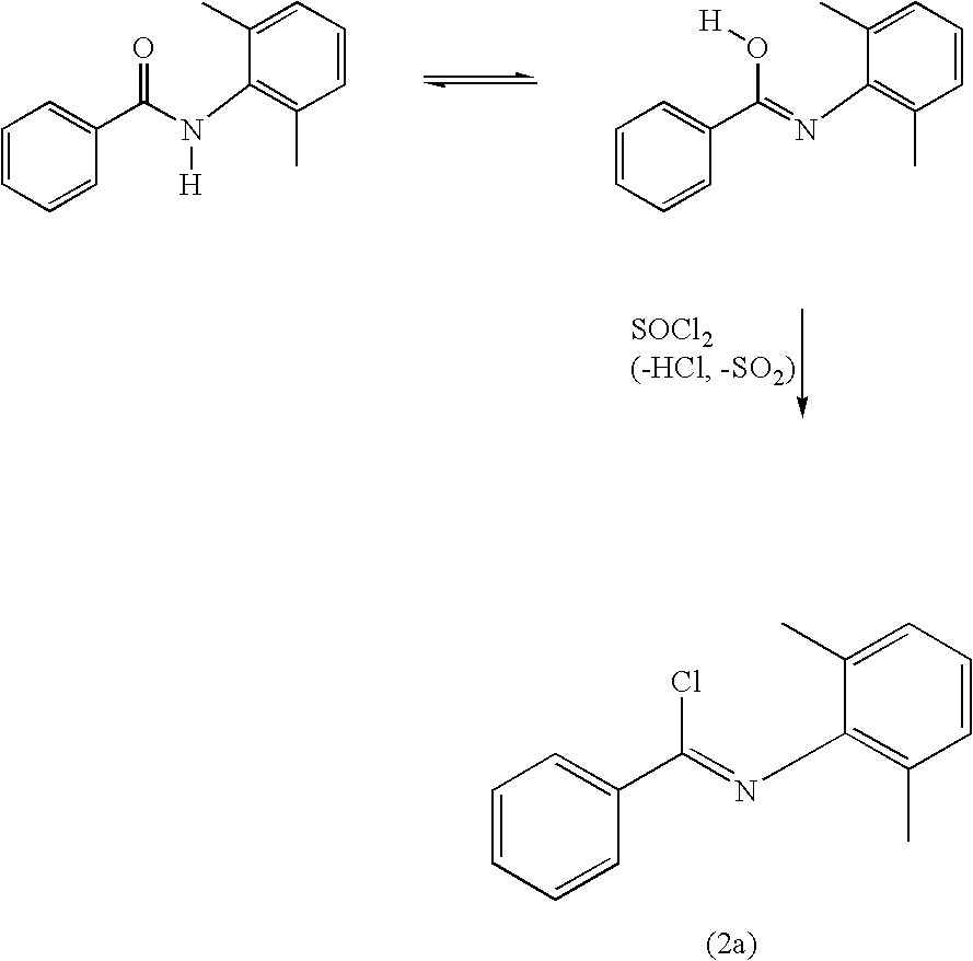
C1=CC=CC(C(=NC2=C(C)C=CC=C2C)Cl)=C1.C1=CC=CC(C(N(C2=C(C)C=CC=C2C)[H])=O)=C1.C1=CC=CC(C(=NC2=C(C)C=CC=C2C)O[H])=C1
